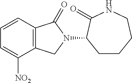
C1CCCNC(=O)C1N1C(=O)C2=C(C1)C([NO2])=CC=C2
